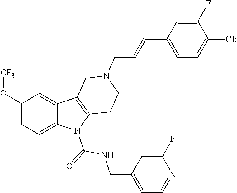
C1(O[CF3])=CC=C2C(=C1)C1=C(N2C(=O)NCC2=CC=NC(F)=C2)CCN(CC=CC2=CC=C(Cl)C(F)=C2)C1
